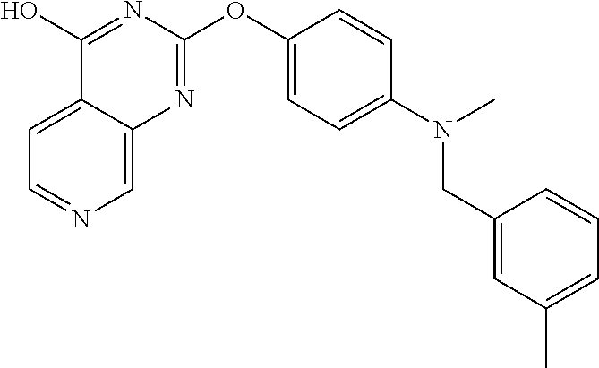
C1(O)=NC(OC2=CC=C(N(C)CC3=CC(C)=CC=C3)C=C2)=NC2=CN=CC=C12
